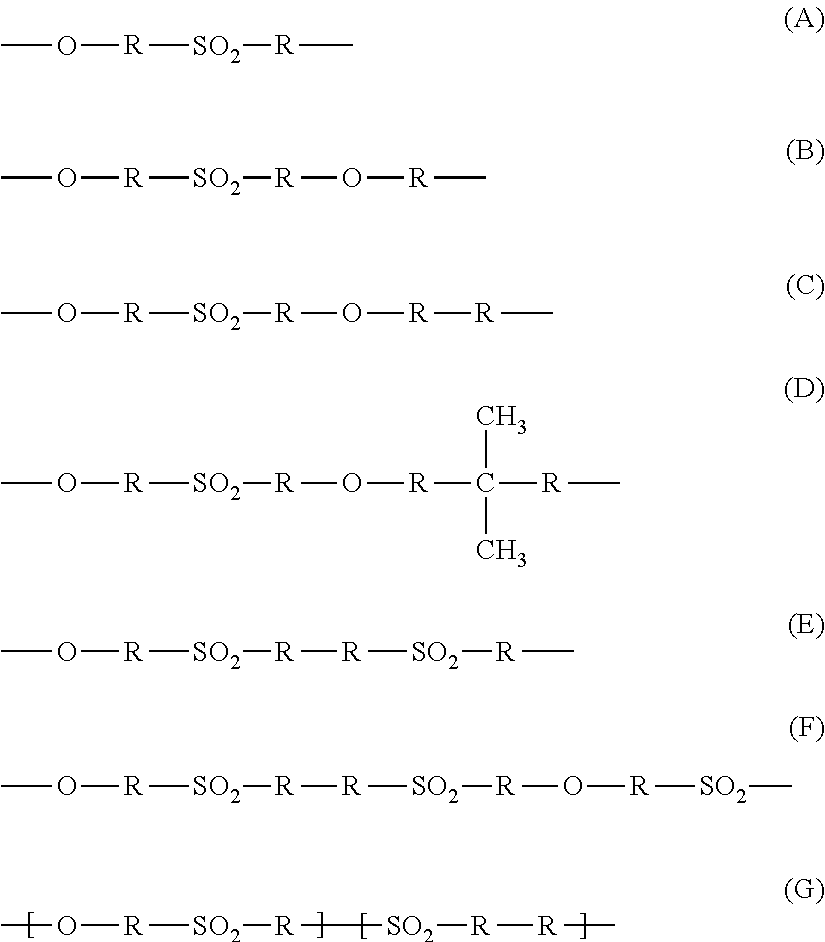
CO[R][SO2][R][SO2][R][R]C.CO[R][SO2][R]C.CO[R][SO2][R]O[R]C.CO[R][SO2][R]O[R][R]C.CO[R][SO2][R]O[R]C([R]C)(C)C.CO[R][SO2][R][R][SO2][R]C.CO[R][SO2][R][R][SO2][R]O[R][SO2]C
